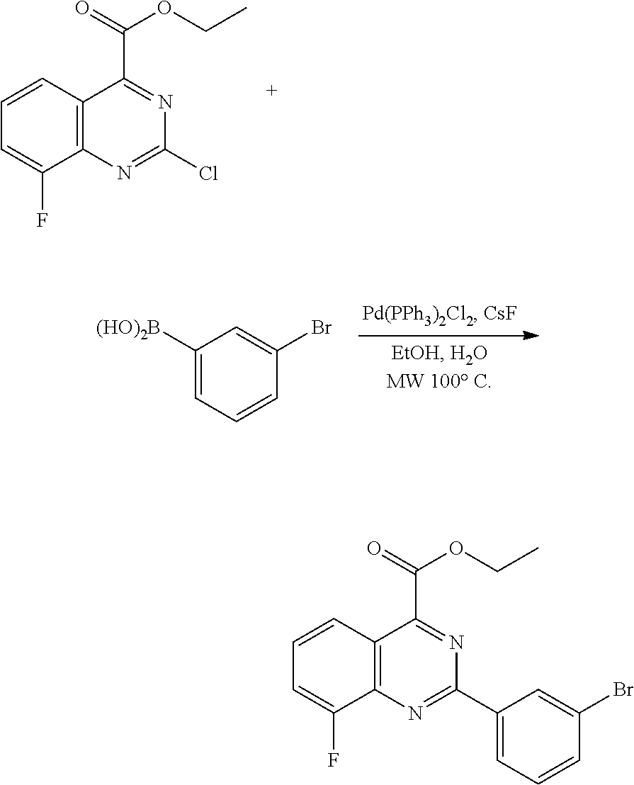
C1=CC2=C(C(F)=C1)N=C(Cl)N=C2C(=O)OCC.C1([(HO)2B])=CC=CC(Br)=C1.C1=CC2=C(C(F)=C1)N=C(C1=CC=CC(Br)=C1)N=C2C(=O)OCC
